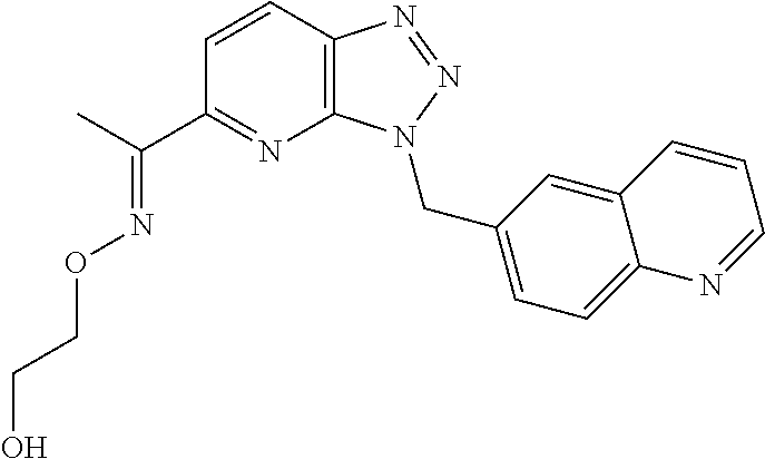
C1=CC2=C(N=C1C(C)=NOCCO)N(CC1=CC=C3C(=C1)C=CC=N3)N=N2
